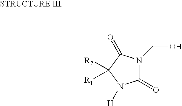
C1(=O)N(CO)C(=O)C([R2])([R1])N1[H]
